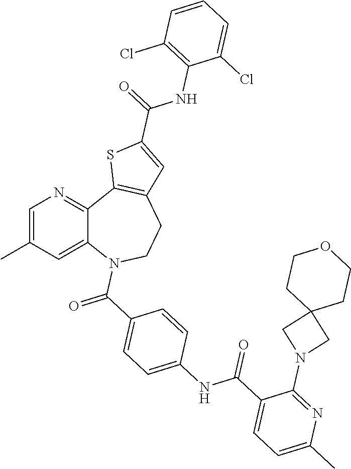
C1=C(C)C=C2C(=N1)C1=C(CCN2C(C2=CC=C(NC(C3=CC=C(C)N=C3N3CC4(C3)CCOCC4)=O)C=C2)=O)C=C(C(NC2=C(Cl)C=CC=C2Cl)=O)S1
